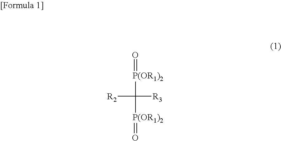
O=[P(OR1)2]C([R2])([R3])[P(OR1)2]=O
